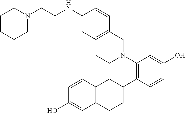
C1(N(CC2=CC=C(NCCN3CCCCC3)C=C2)CC)=C(C2CC3=C(CC2)C=C(O)C=C3)C=CC(O)=C1
